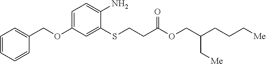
C1=C(OCC2=CC=CC=C2)C=C(SCCC(OCC(CCC[Me])C[Me])=O)C(N)=C1
